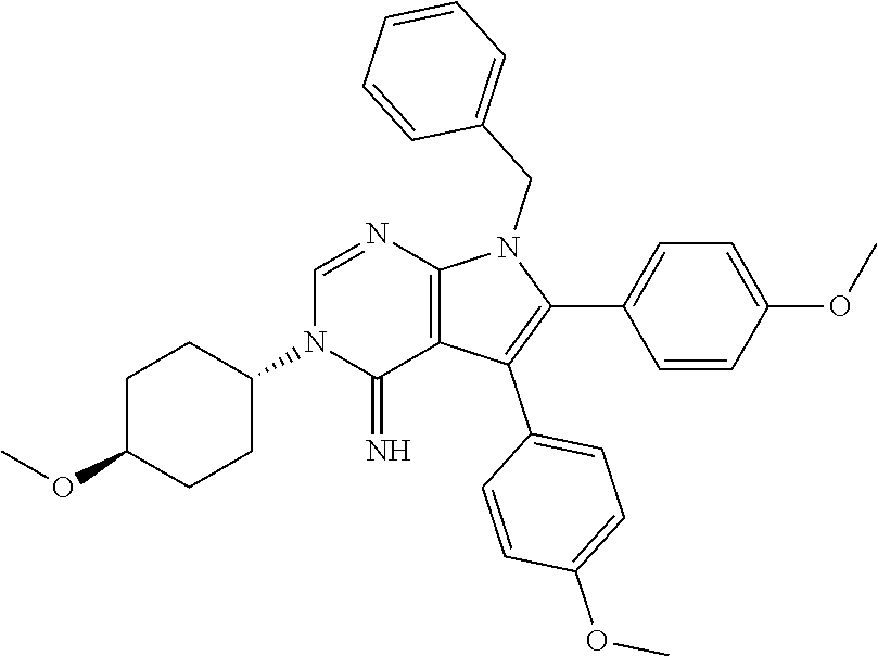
C1C(OC)CCC(N2C(=N)C3=C(N=C2)N(CC2=CC=CC=C2)C(C2=CC=C(OC)C=C2)=C3C2=CC=C(OC)C=C2)C1
